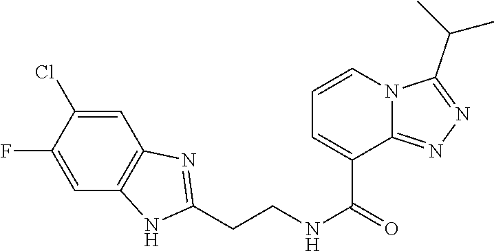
C1=C(Cl)C(F)=CC2=C1N=C(CCNC(=O)C1=CC=CN3C1=NN=C3C(C)C)N2
